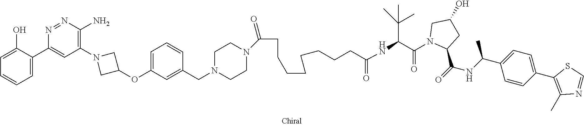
C1=C(O)C(C2=CC(N3CC(OC4=CC=CC(CN5CCN(C(CCCCCCCCC(NC(C(C)(C)C)C(N6C(C(=O)NC(C7=CC=C(C8=C(C)N=CS8)C=C7)C)CC(O)C6)=O)=O)=O)CC5)=C4)C3)=C(N)N=N2)=CC=C1
